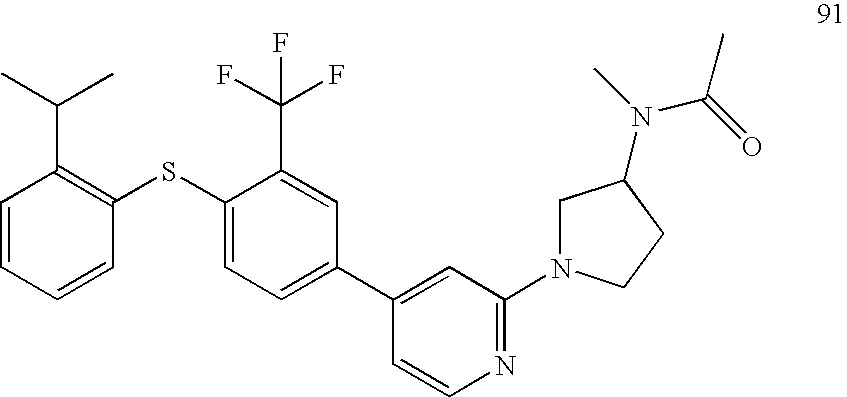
C1=CC=CC(SC2=CC=C(C3=CC(N4CC(N(C)C(=O)C)CC4)=NC=C3)C=C2C(F)(F)F)=C1C(C)C
